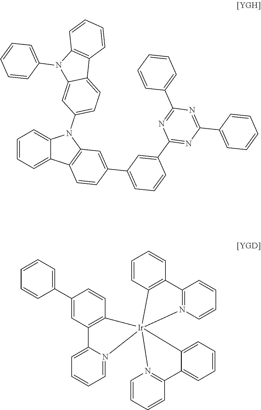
C12=CC=CC=C1C1=C(N2C2=CC=C3C(=C2)N(C2=CC=CC=C2)C2=C3C=CC=C2)C=C(C2=CC=CC(C3=NC(C4=CC=CC=C4)=NC(C4=CC=CC=C4)=N3)=C2)C=C1.C1(C2=CC=CC=C2)=CC2=C(C=C1)[Ir]13(N4=CC=CC=C24)(C2=C(C=CC=C2)C2=N1C=CC=C2)N1=C(C=CC=C1)C1=CC=CC=C13
